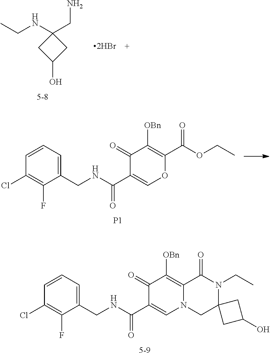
C1=CC=C(CNC(C2=CN3C(=C([OBn])C2=O)C(=O)N(CC)C2(C3)CC(O)C2)=O)C(F)=C1Cl.[5-9].C1(NCC)(CN)CC(O)C1.C1=CC=C(CNC(C2=COC(C(OCC)=O)=C([OBn])C2=O)=O)C(F)=C1Cl.[P1]
